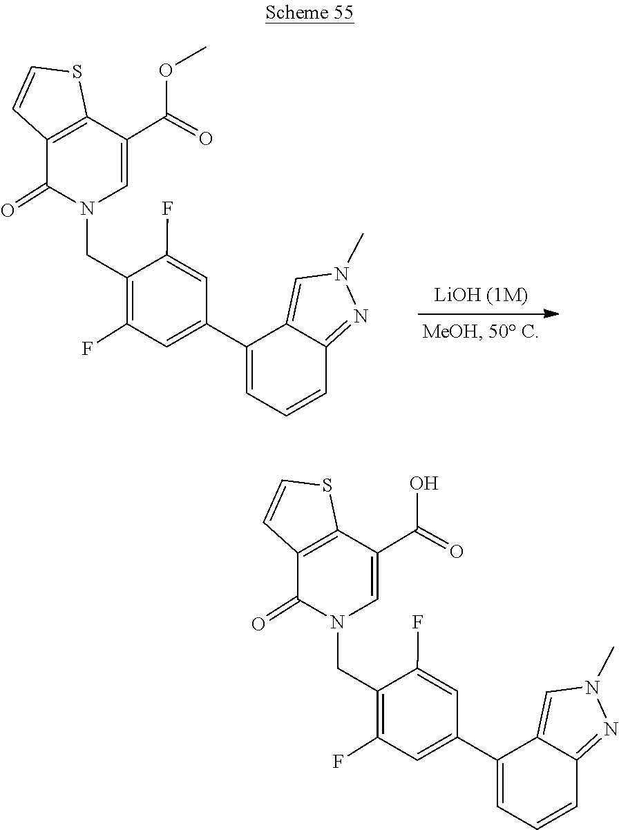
C12=NN(C)C=C1C(C1=CC(F)=C(CN3C=C(C(OC)=O)C4=C(C3=O)C=CS4)C(F)=C1)=CC=C2.C12=NN(C)C=C1C(C1=CC(F)=C(CN3C=C(C(O)=O)C4=C(C3=O)C=CS4)C(F)=C1)=CC=C2
